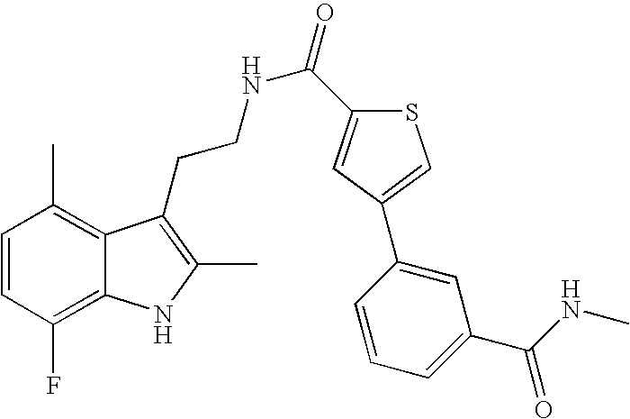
C1=CC(F)=C2C(=C1C)C(CCNC(=O)C1=CC(C3=CC(C(=O)NC)=CC=C3)=CS1)=C(C)N2
